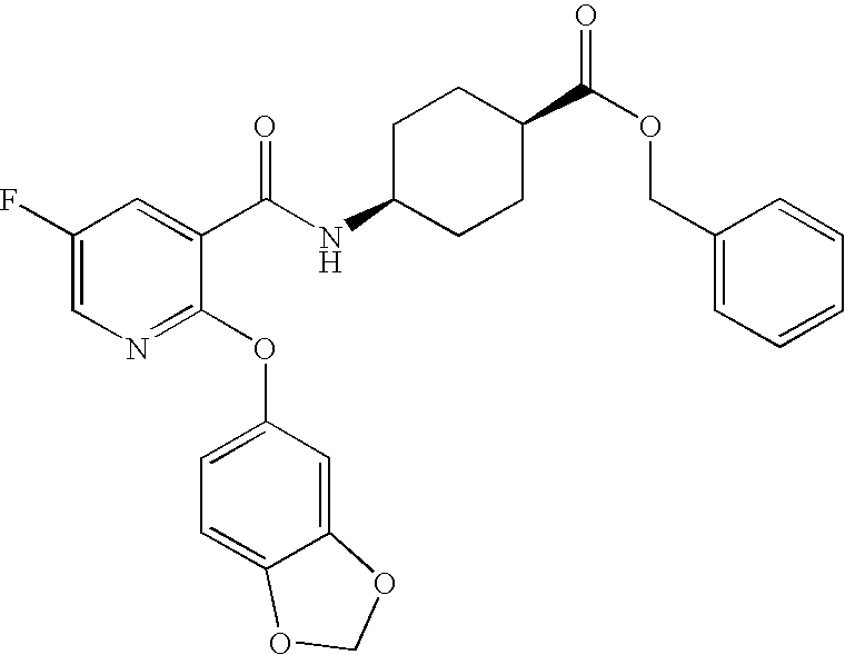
C1(F)=CN=C(OC2=CC=C3C(=C2)OCO3)C(C(NC2CCC(C(OCC3=CC=CC=C3)=O)CC2)=O)=C1
